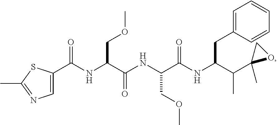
C(NC(C(NC(C(NC(C(C1(C)OC1)C)CC1=CC=CC=C1)=O)COC)=O)COC)(=O)C1=CN=C(C)S1
